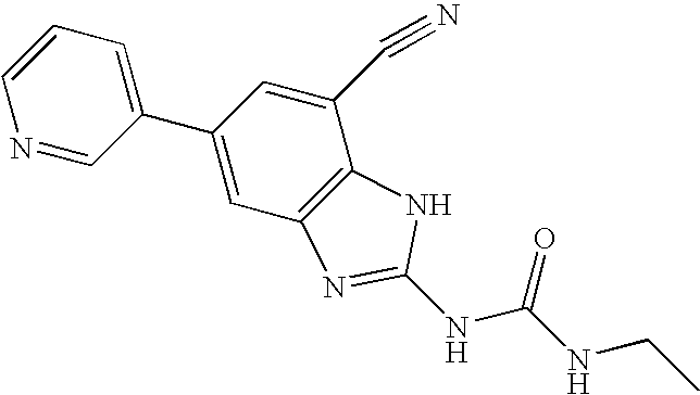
C1=CC=C(C2=CC3=C(C(C#N)=C2)NC(NC(NCC)=O)=N3)C=N1
